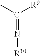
C(=N[R10])(C)[R9]
